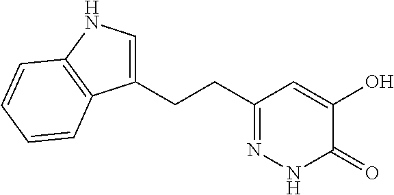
C1(CCC2=NNC(=O)C(O)=C2)=CNC2=C1C=CC=C2
